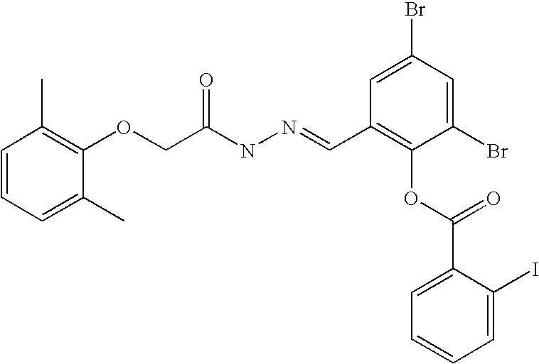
C1=CC=C(C)C(OCC(NN=CC2=C(OC(C3=CC=CC=C3I)=O)C(Br)=CC(Br)=C2)=O)=C1C
